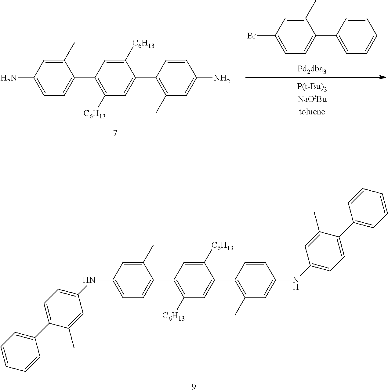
C1(NC2=CC=C(C3=CC=CC=C3)C(C)=C2)=CC=C(C2=C([C6H13])C=C(C3=C(C)C=C(NC4=CC=C(C5=CC=CC=C5)C(C)=C4)C=C3)C([C6H13])=C2)C(C)=C1.C1(N)=CC=C(C2=C([C6H13])C=C(C3=C(C)C=C(N)C=C3)C([C6H13])=C2)C(C)=C1.C1(Br)=CC=C(C2=CC=CC=C2)C(C)=C1
